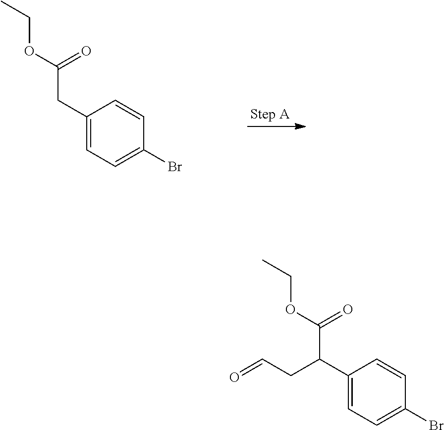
C1(CC(OCC)=O)=CC=C(Br)C=C1.C1(C(C(OCC)=O)CC=O)=CC=C(Br)C=C1
